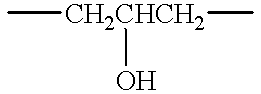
C[CH2CHCH2](C)O
